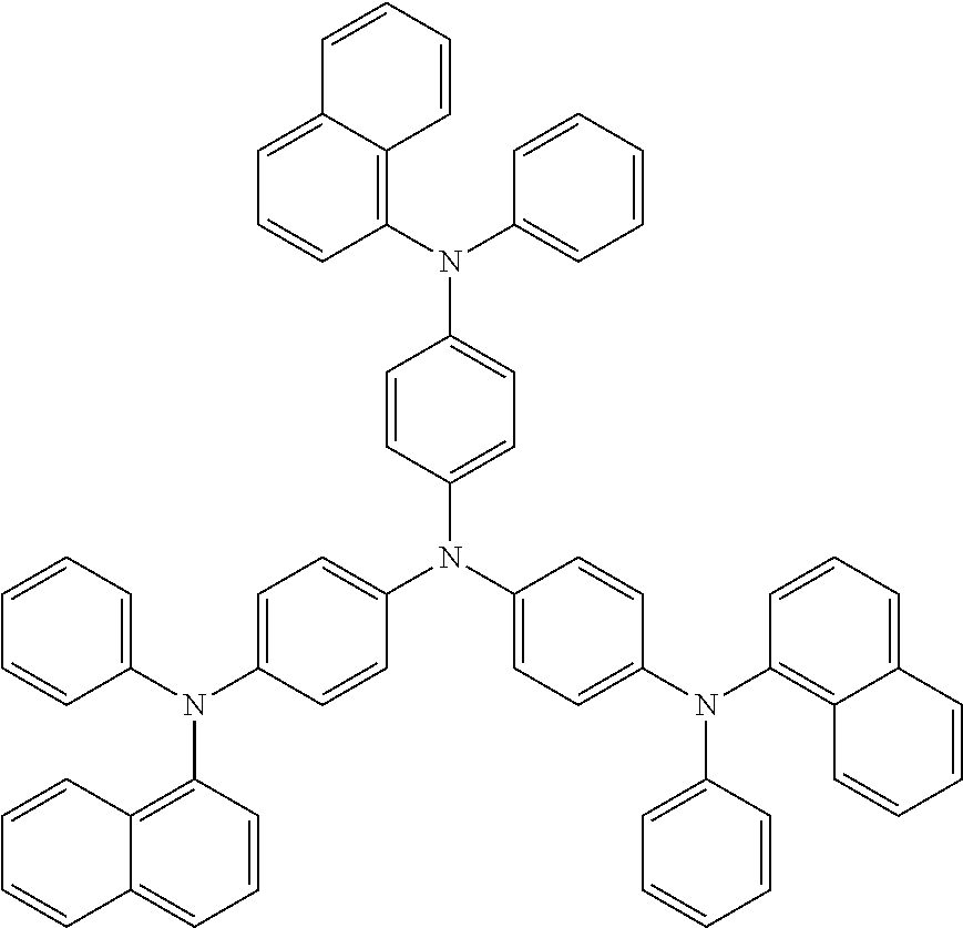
C1=CC=CC2=C(N(C3=CC=C(N(C4=CC=C(N(C5=CC=CC=C5)C5=C6C(=CC=C5)C=CC=C6)C=C4)C4=CC=C(N(C5=C6C(=CC=C5)C=CC=C6)C5=CC=CC=C5)C=C4)C=C3)C3=CC=CC=C3)C=CC=C12
